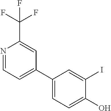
N1=CC=C(C2=CC=C(O)C(I)=C2)C=C1C(F)(F)F
